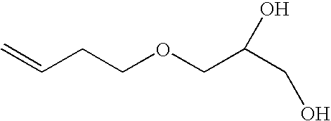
C(COCC(CO)O)C=C
